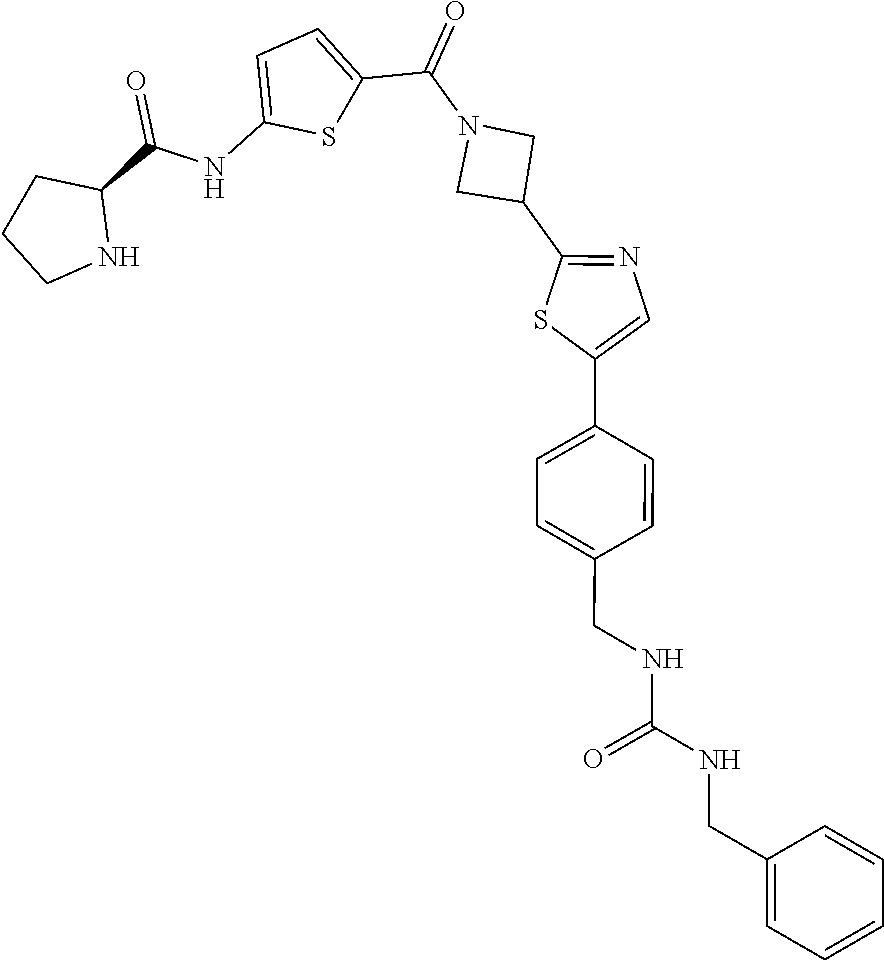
C1CNC(C(NC2=CC=C(C(=O)N3CC(C4=NC=C(C5=CC=C(CNC(NCC6=CC=CC=C6)=O)C=C5)S4)C3)S2)=O)C1
